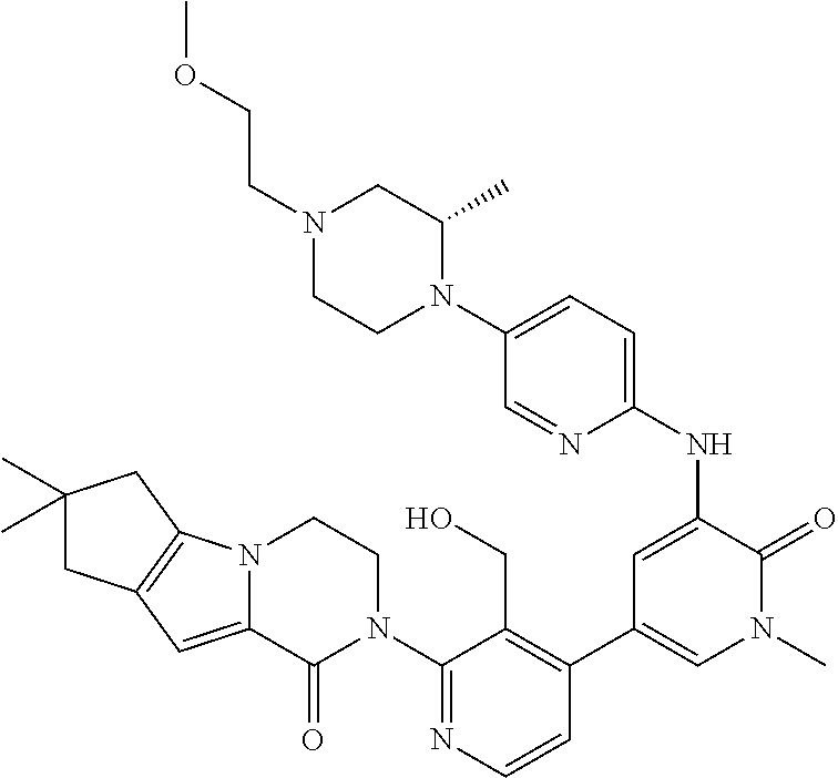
C1=CN=C(N2CCN3C(=CC4=C3CC(C)(C)C4)C2=O)C(CO)=C1C1=CN(C)C(=O)C(NC2=CC=C(N3C(C)CN(CCOC)CC3)C=N2)=C1
